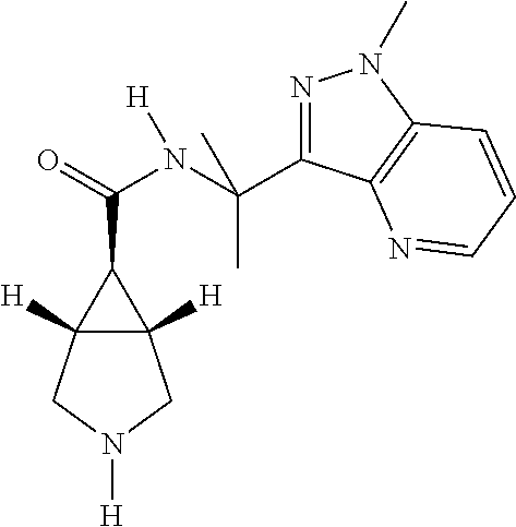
C12([H])C([H])(CN([H])C1)C2C(=O)N([H])C(C)(C)C1=NN(C)C2=C1N=CC=C2
